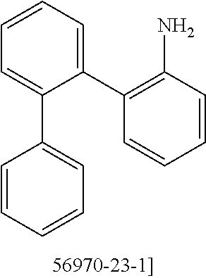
C1(C2=C(N)C=CC=C2)=CC=CC=C1C1=CC=CC=C1
